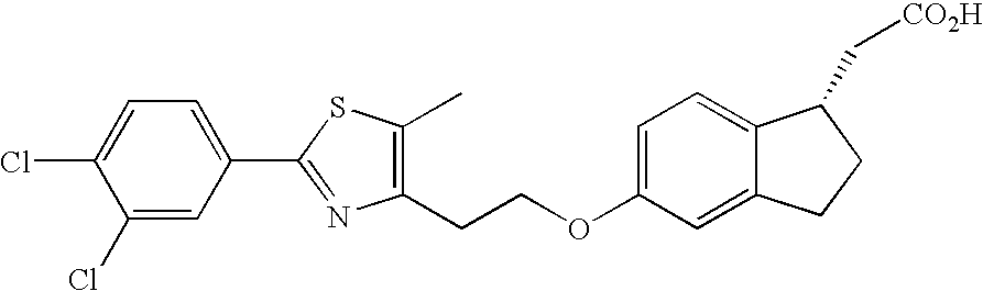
C1(CCOC2=CC=C3C(=C2)CCC3C[CO2H])=C(C)SC(C2=CC=C(Cl)C(Cl)=C2)=N1
